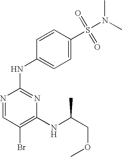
N1=CC(Br)=C(NC(COC)C)N=C1NC1=CC=C(S(=O)(=O)N(C)C)C=C1
